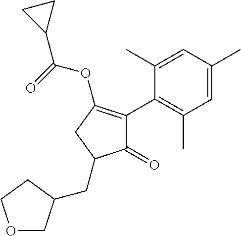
C1(=O)C(C2=C(C)C=C(C)C=C2C)=C(OC(=O)C2CC2)CC1CC1COCC1
